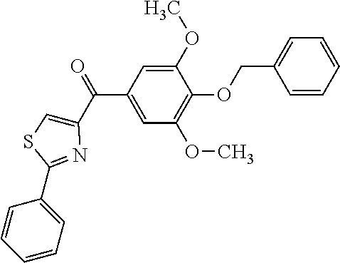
C1(C(C2=CSC(C3=CC=CC=C3)=N2)=O)=CC(OC)=C(OCC2=CC=CC=C2)C(OC)=C1
